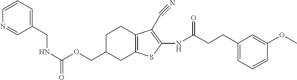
C(=O)(OCC1CC2=C(CC1)C(C#N)=C(NC(CCC1=CC=CC(OC)=C1)=O)S2)NCC1=CC=CN=C1
